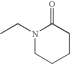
N1(CC)CCCCC1=O
